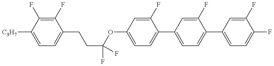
C1=C([C3H7])C(F)=C(F)C(CCC(F)(OC2=CC=C(C3=CC=C(C4=CC=C(F)C(F)=C4)C(F)=C3)C(F)=C2)F)=C1
